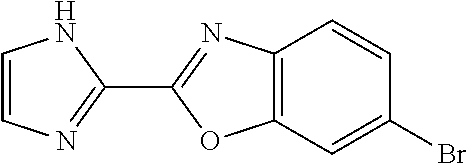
C1=CNC(C2=NC3=C(O2)C=C(Br)C=C3)=N1
